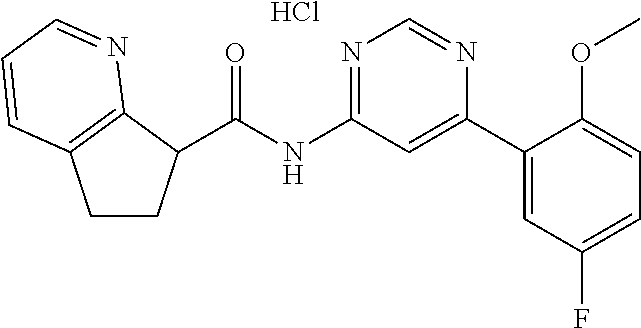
Cl.C(NC1=NC=NC(C2=CC(F)=CC=C2OC)=C1)(=O)C1CCC2=C1N=CC=C2
